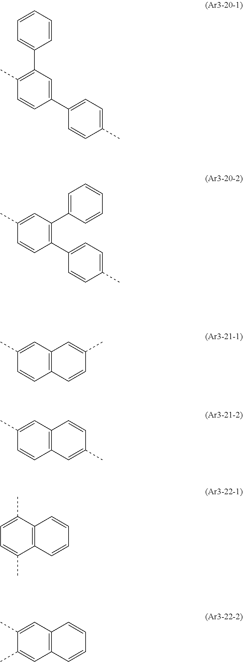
C1=CC=CC(C2=C(C)C=CC(C3=CC=C(C)C=C3)=C2)=C1.C1=C(C)C=CC(C2=CC=C(C)C=C2)=C1C1=CC=CC=C1.C1(C)=CC2=C(C=C1)C=CC(C)=C2.C1(C)=CC2=C(C=C1)C=C(C)C=C2.C1=C(C)C2=C(C(C)=C1)C=CC=C2.C1(C)=CC2=C(C=C1C)C=CC=C2
